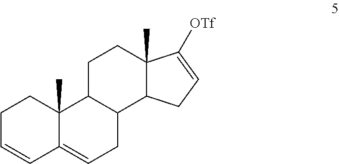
C1C=CC2=CCC3C(C2(C)C1)CCC1(C)C3CC=C1[OTf]
